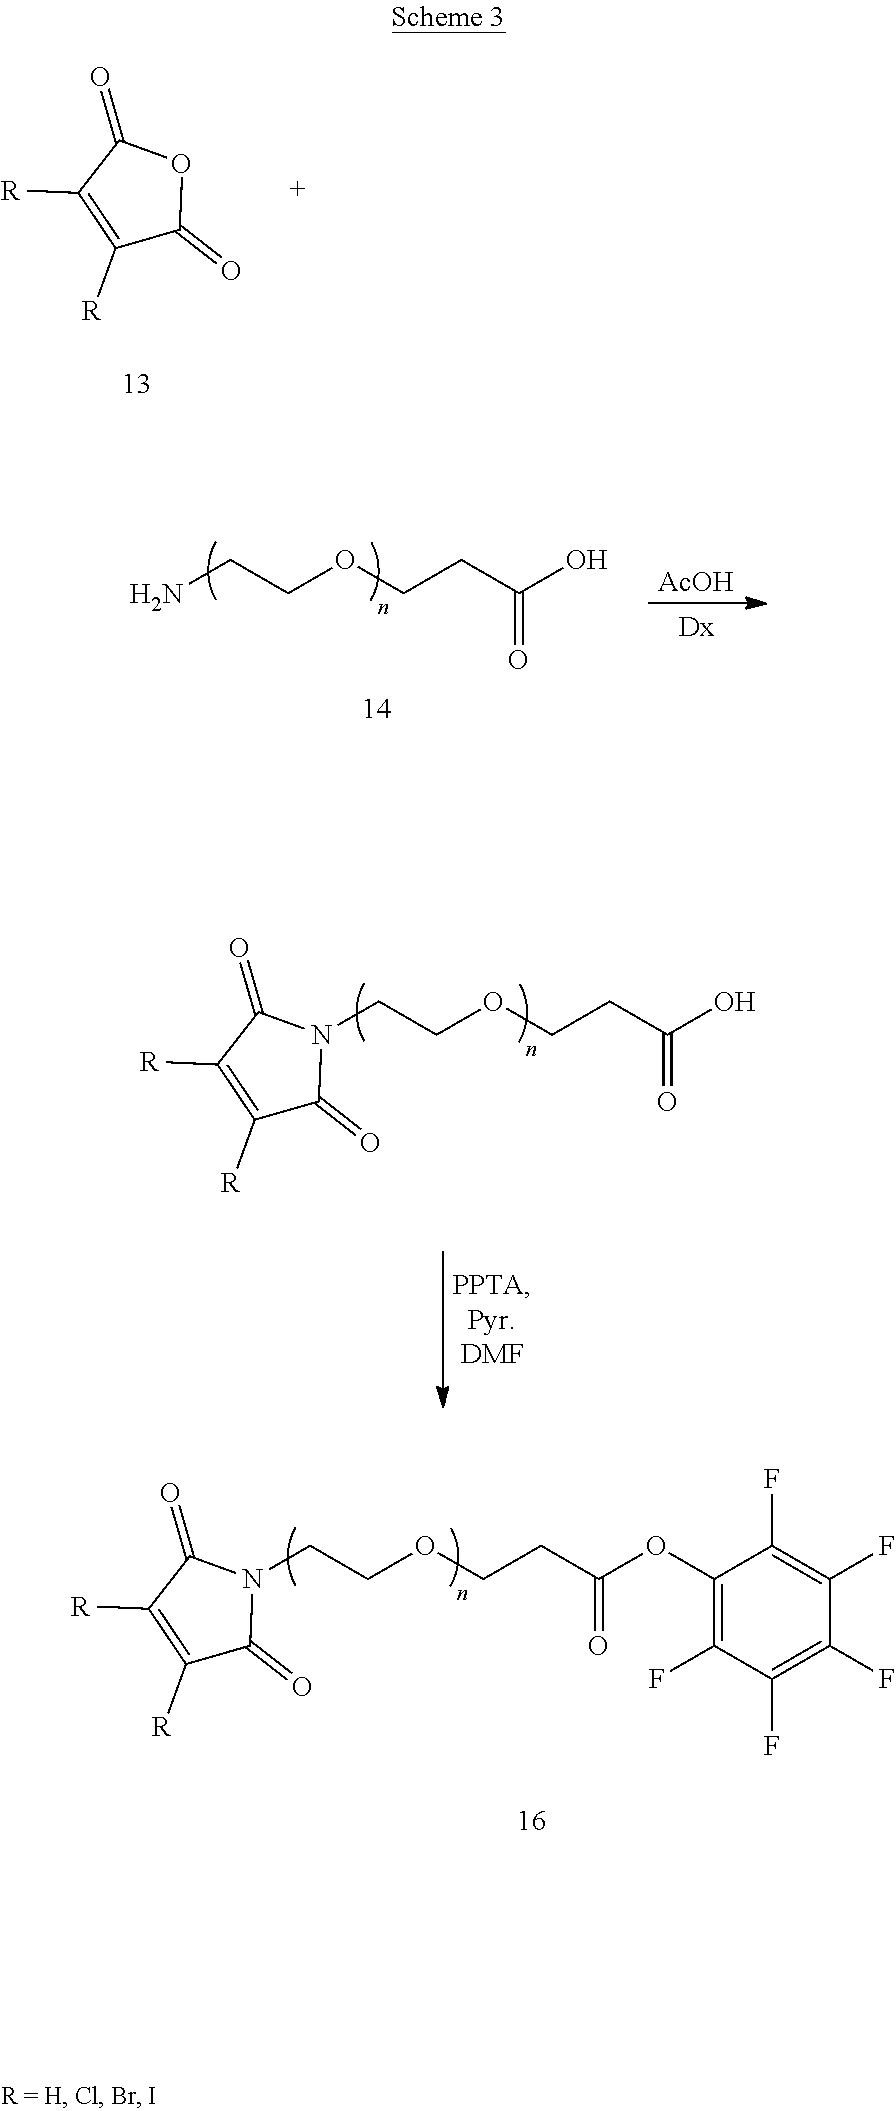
C1(=O)C([R])=C([R])C(=O)O1.NCCOCCC(O)=O.[AcOH].C1(=O)C([R])=C([R])C(=O)N1CCOCCC(O)=O.C1(=O)C([R])=C([R])C(=O)N1CCOCCC(OC1=C(F)C(F)=C(F)C(F)=C1F)=O
